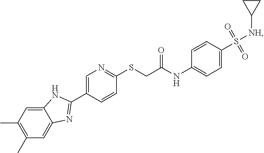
C12=CC(C)=C(C)C=C1N=C(C1=CN=C(SCC(NC3=CC=C(S([NH]C4CC4)(=O)=O)C=C3)=O)C=C1)N2
